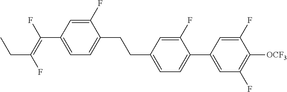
C1(F)=CC(C(=C(F)CC)F)=CC=C1CCC1=CC=C(C2=CC(F)=C([OCF3])C(F)=C2)C(F)=C1
